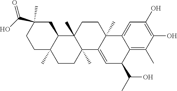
C1C2(C)C(CC(C(O)=O)(C)C1)C1(C)C(C)(CC2)C2=CC(C(C)O)C3=C(C)C(O)=C(O)C=C3C2(C)CC1
